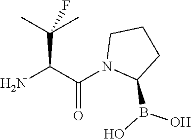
NC(C(N1C(B(O)O)CCC1)=O)C(C)(C)F
